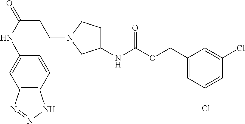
C12=C(C=CC(NC(CCN3CC(NC(OCC4=CC(Cl)=CC(Cl)=C4)=O)CC3)=O)=C1)NN=N2
